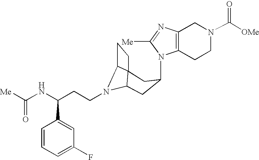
N1(C2CC3N(CCC(NC([Me])=O)C4=CC(F)=CC=C4)C4C3(CC4)C2)C2=C(N=C1[Me])CN(C([OMe])=O)CC2
